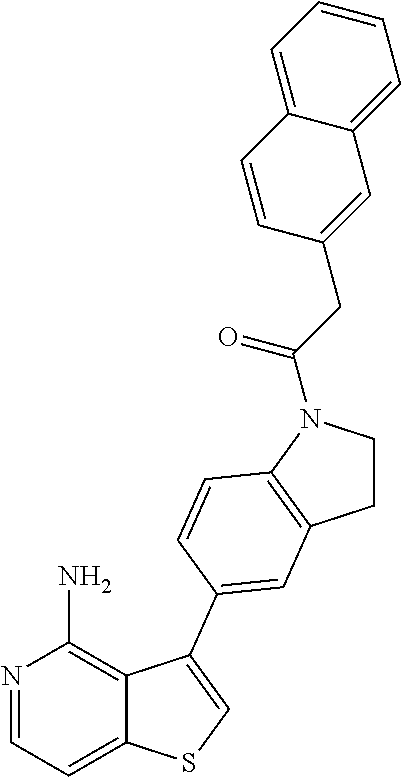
C1CN(C(CC2=CC3=CC=CC=C3C=C2)=O)C2=C1C=C(C1=CSC3=CC=NC(N)=C31)C=C2
